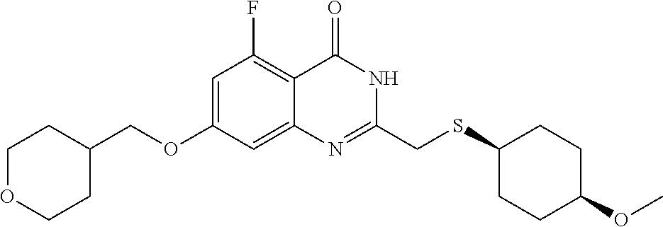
C1=C(OCC2CCOCC2)C=C2C(=C1F)C(=O)NC(CSC1CCC(OC)CC1)=N2
